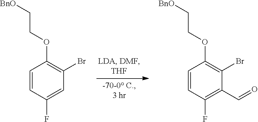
C1=CC(F)=C(C=O)C(Br)=C1OCC[BnO].C1=CC(F)=CC(Br)=C1OCC[BnO]
